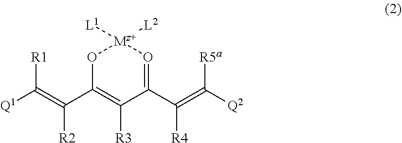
[L1][Mz+]1([L2])OC(C(=C([Q1])[R1])[R2])=C([R3])C(C(=C([Q2])[R5a])[R4])=O1
